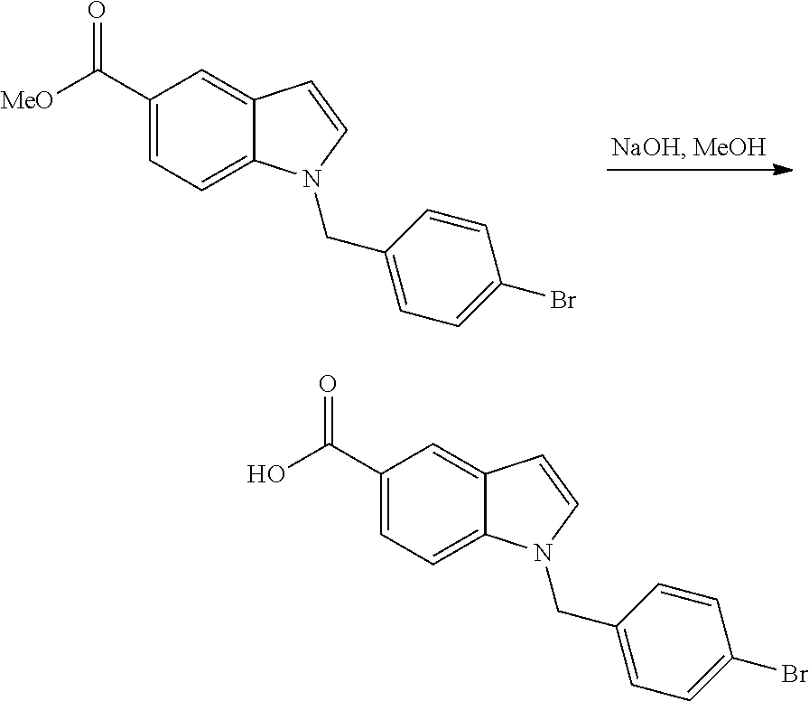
[MeO]C(C1=CC=C2C(=C1)C=CN2CC1=CC=C(Br)C=C1)=O.OC(C1=CC=C2C(=C1)C=CN2CC1=CC=C(Br)C=C1)=O
